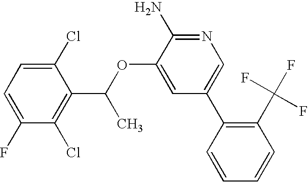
FC1=CC=C(Cl)C(C(OC2=CC(C3=C(C(F)(F)F)C=CC=C3)=CN=C2N)C)=C1Cl
